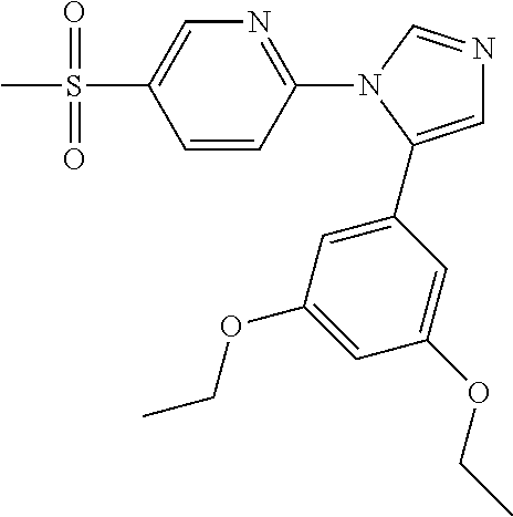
C1=CC(N2C(C3=CC(OCC)=CC(OCC)=C3)=CN=C2)=NC=C1S(C)(=O)=O
